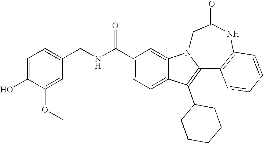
C1(C(NCC2=CC=C(O)C(OC)=C2)=O)=CC=C2C(=C1)N1C(=C2C2CCCCC2)C2=C(NC(=O)C1)C=CC=C2
